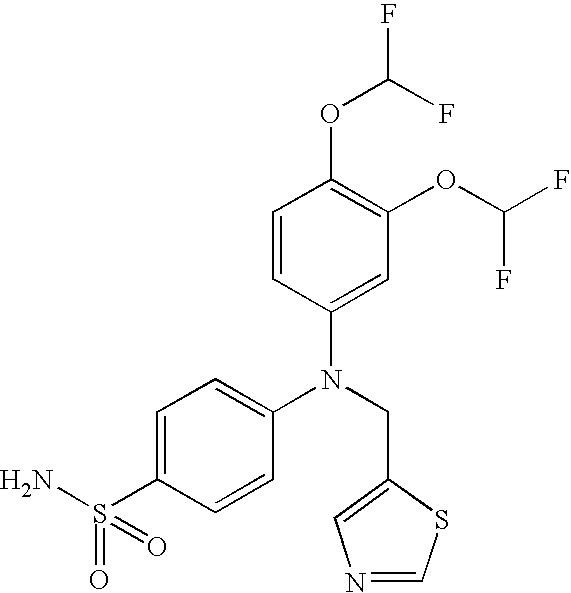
N(CC1=CN=CS1)(C1=CC=C(S(N)(=O)=O)C=C1)C1=CC(OC(F)F)=C(OC(F)F)C=C1
